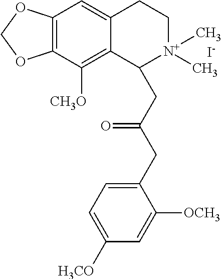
C12=C(C([CH3O])=C3C(=C1)CC[N+](C)(C)C3CC(CC1=CC=C([H3CO])C=C1[OCH3])=O)OCO2.[I-]
